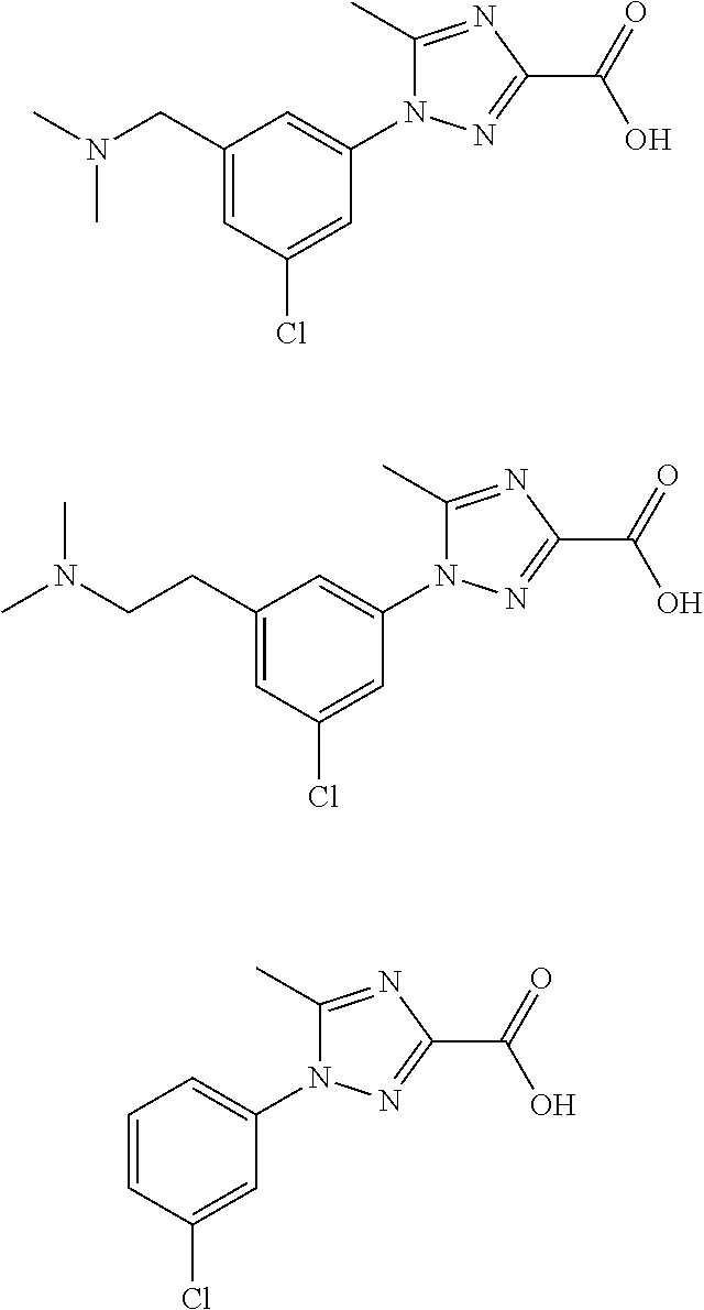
C1(CN(C)C)=CC(Cl)=CC(N2C(C)=NC(C(O)=O)=N2)=C1.C1(CCN(C)C)=CC(Cl)=CC(N2C(C)=NC(C(O)=O)=N2)=C1.C1=CC(Cl)=CC(N2C(C)=NC(C(O)=O)=N2)=C1
